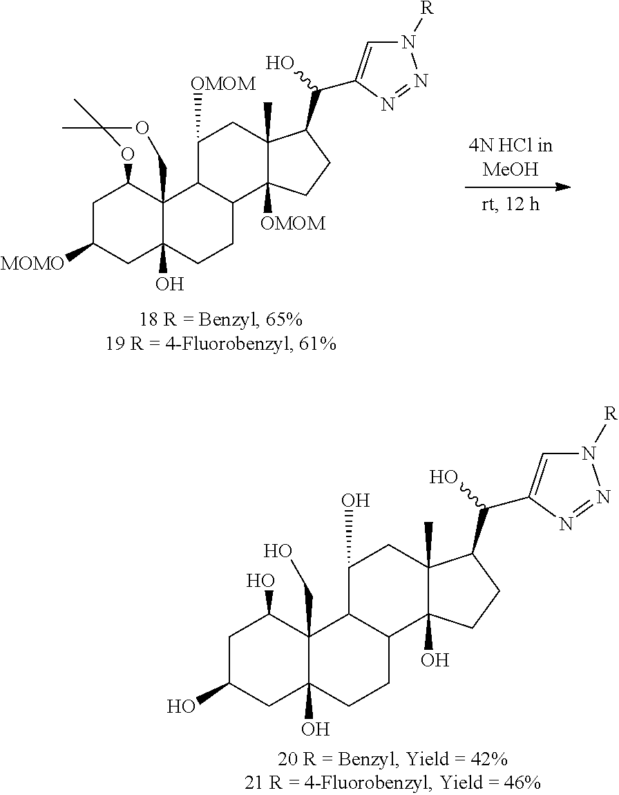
C1C([MOMO])CC2(O)C3(C1OC(C)(C)OC3)C1C(CC2)C2([OMOM])C(C)(CC1[OMOM])C(C(O)C1=CN([R])N=N1)CC2.C1C(O)CC2(O)C(CO)(C1O)C1C(CC2)C2(O)C(C)(CC1O)C(C(O)C1=CN([R])N=N1)CC2
